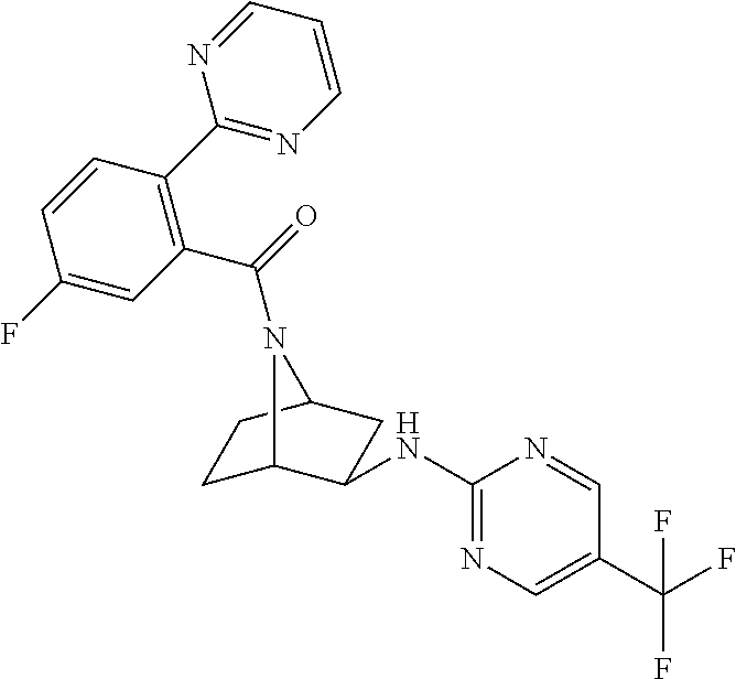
C1C2C(NC3=NC=C(C(F)(F)F)C=N3)CC(C1)N2C(=O)C1=C(C2=NC=CC=N2)C=CC(F)=C1
